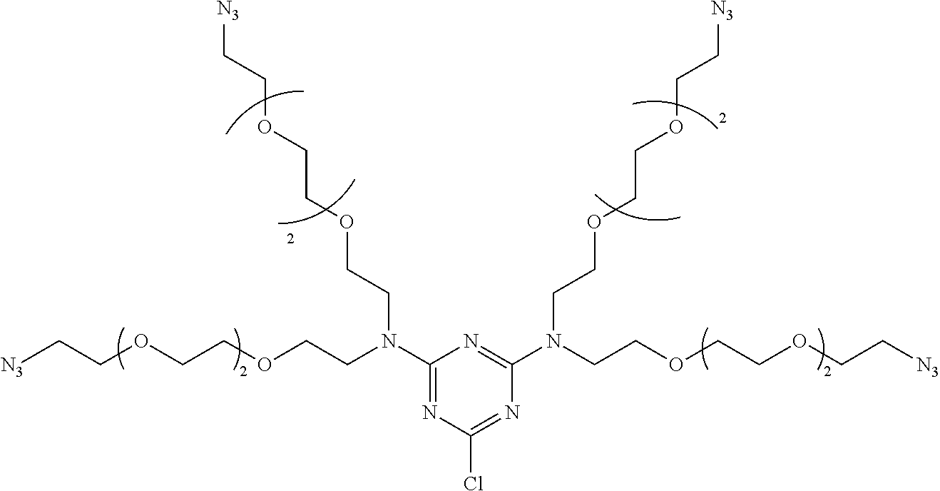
C1(N(CCOCCOCC[N3])CCOCCOCC[N3])=NC(Cl)=NC(N(CCOCCOCC[N3])CCOCCOCC[N3])=N1
